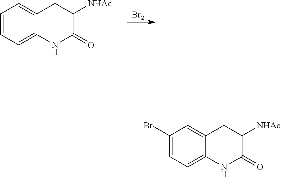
C1=CC=C2C(=C1)CC([NHAc])C(=O)N2.[Br2].C1(Br)=CC=C2C(=C1)CC([NHAc])C(=O)N2
